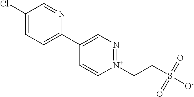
C1(Cl)=CC=C(C2=CN=[N+](CCS([O-])(=O)=O)C=C2)N=C1
